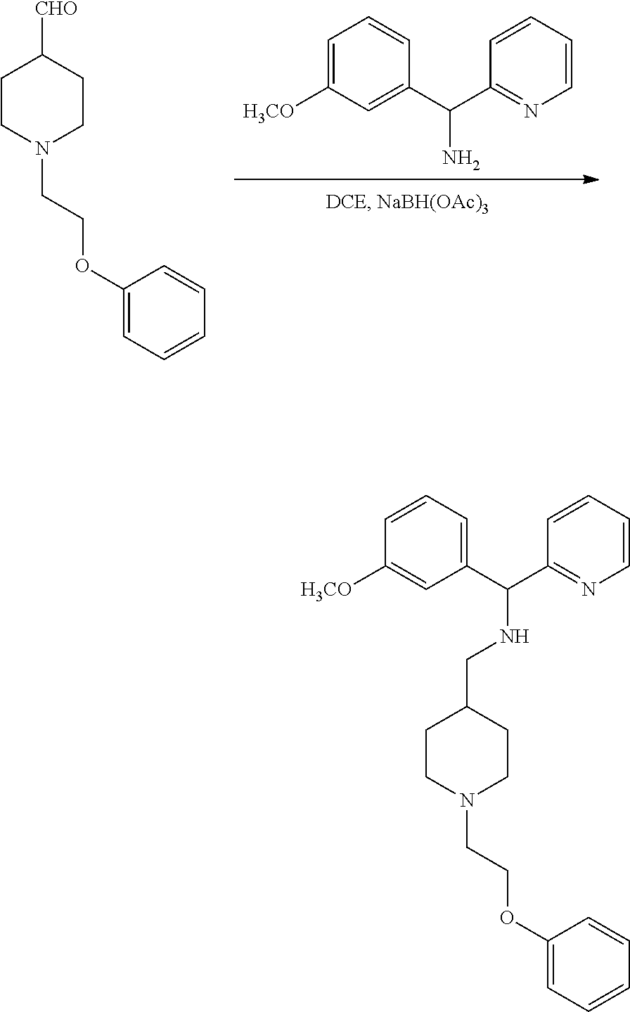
C1=C([H3CO])C=C(C(C2=NC=CC=C2)N)C=C1.C1CN(CCOC2=CC=CC=C2)CCC1[CHO].C1CN(CCOC2=CC=CC=C2)CCC1CNC(C1=CC=CC([H3CO])=C1)C1=NC=CC=C1
